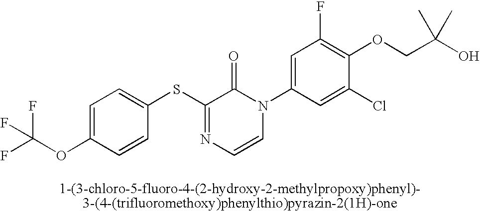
S(C1=NC=CN(C2=CC(F)=C(OCC(O)(C)C)C(Cl)=C2)C1=O)C1=CC=C(OC(F)(F)F)C=C1
